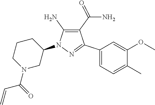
C1(C(N)=O)=C(N)N(C2CCCN(C(=O)C=C)C2)N=C1C1=CC=C(C)C(OC)=C1
